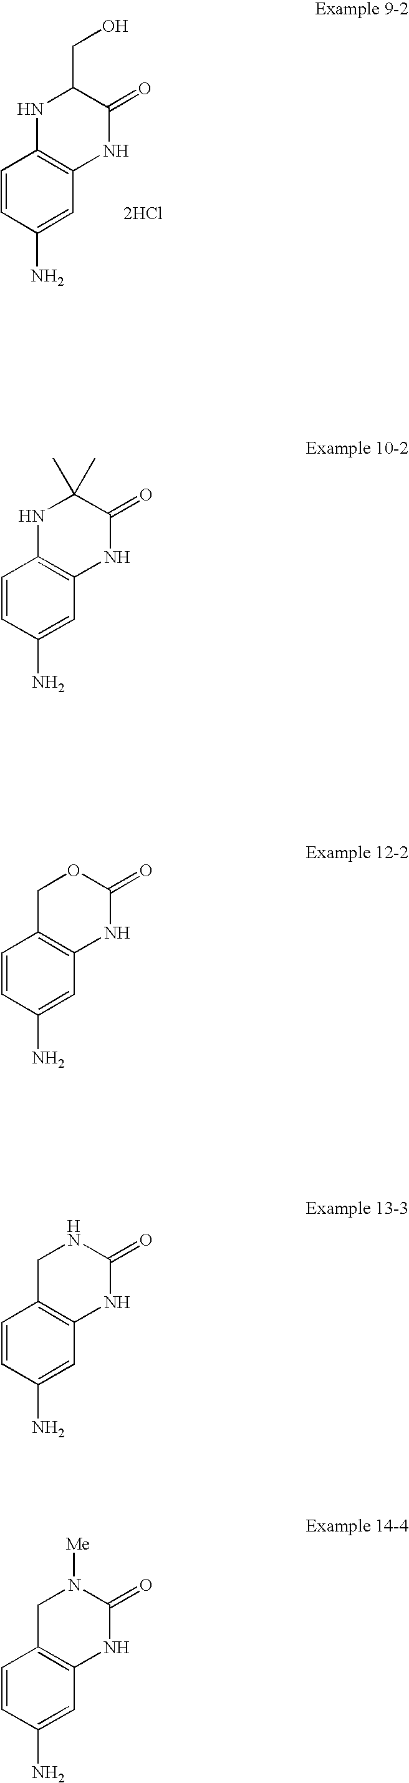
C1(C)(C)NC2=C(C=C(N)C=C2)NC1=O.O1CC2=C(C=C(N)C=C2)NC1=O.N1CC2=C(C=C(N)C=C2)NC1=O.N1([Me])CC2=C(C=C(N)C=C2)NC1=O.C1(CO)NC2=C(C=C(N)C=C2)NC1=O.[2HCl]
